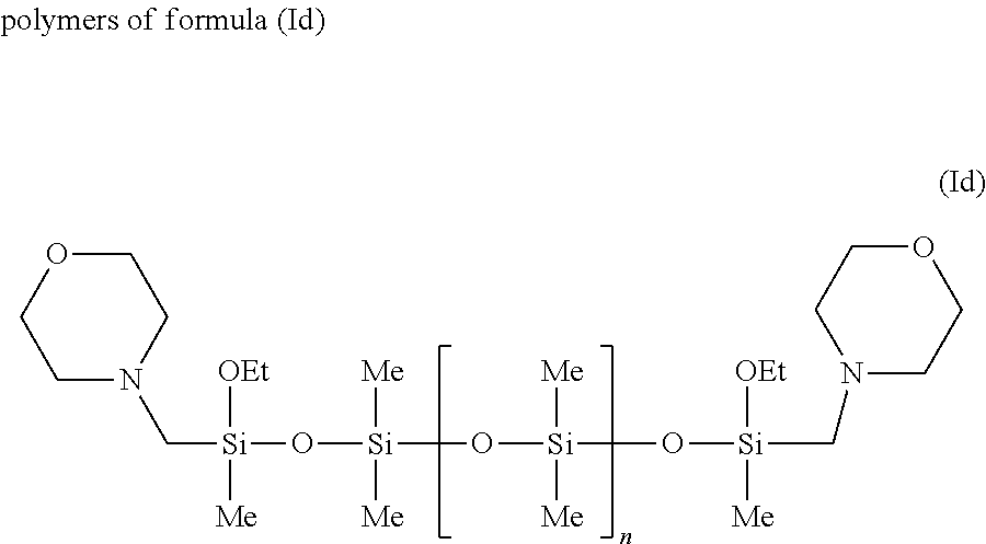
C1N(C[Si]([OEt])([Me])O[Si]([Me])([Me])O[Si]([Me])([Me])O[Si]([OEt])([Me])CN2CCOCC2)CCOC1
